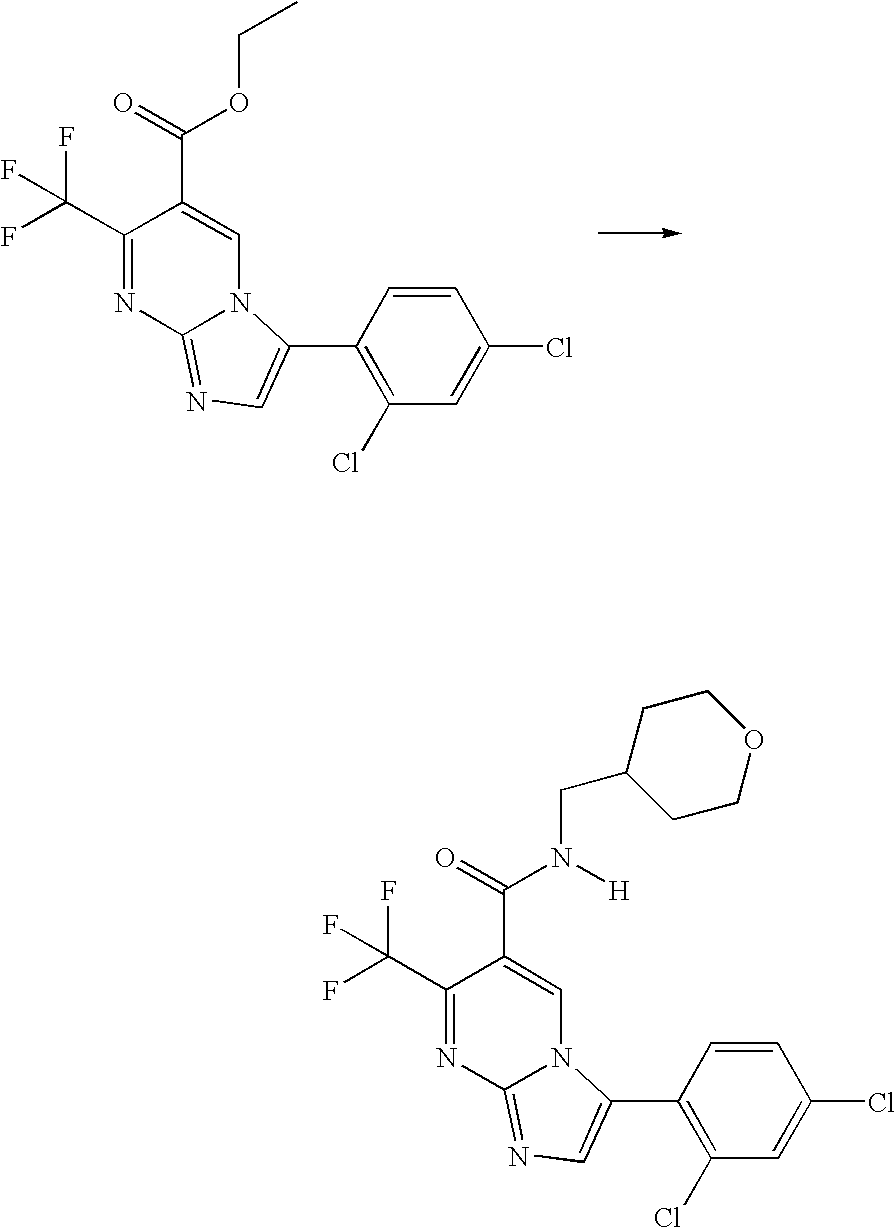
C1(C(F)(F)F)=NC2=NC=C(C3=C(Cl)C=C(Cl)C=C3)N2C=C1C(=O)OCC.C1(C(F)(F)F)=NC2=NC=C(C3=C(Cl)C=C(Cl)C=C3)N2C=C1C(=O)N(CC1CCOCC1)[H]
